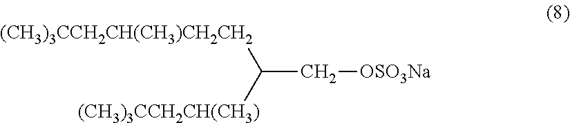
[(CH3)3CCH2CH(CH3)CH2CH2]C([(CH3)3CCH2CH(CH3)])C[OSO3Na]
